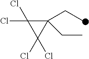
C1(CC)(CC)C(Cl)(Cl)C1(Cl)Cl
